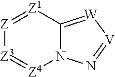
N12C(=[W][V]=N1)[Z1]=[Z][Z3]=[Z4]2
